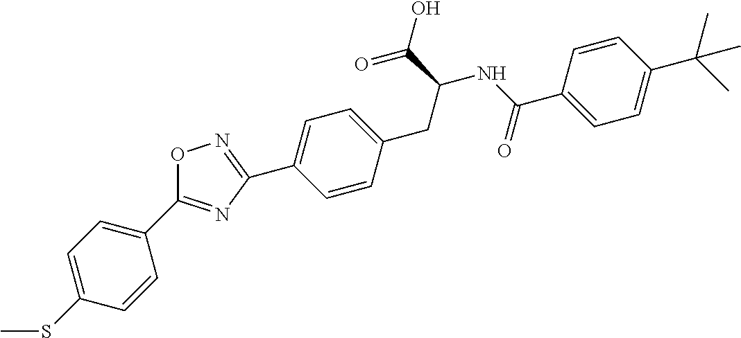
C1(C2=NC(C3=CC=C(CC(C(=O)O)NC(C4=CC=C(C(C)(C)C)C=C4)=O)C=C3)=NO2)=CC=C(SC)C=C1
